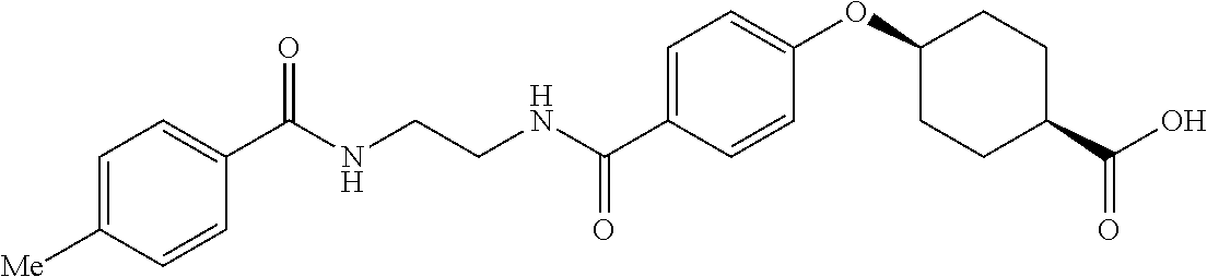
C1=C([Me])C=CC(C(NCCNC(C2=CC=C(OC3CCC(C(O)=O)CC3)C=C2)=O)=O)=C1
